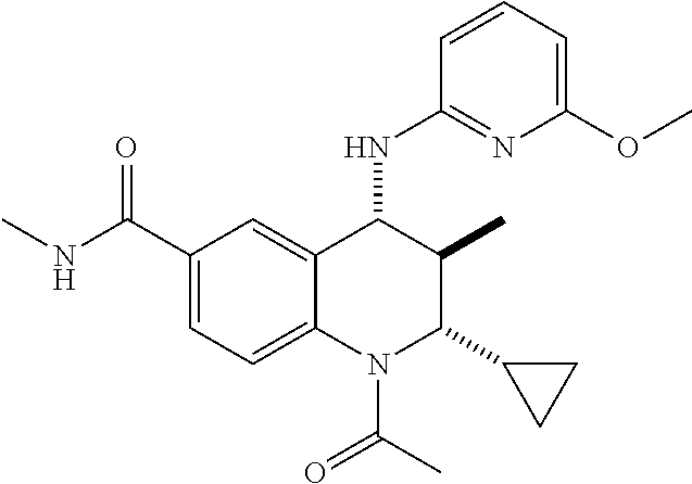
C1(C(NC)=O)=CC=C2C(=C1)C(NC1=NC(OC)=CC=C1)C(C)C(C1CC1)N2C(C)=O
